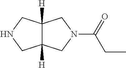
C12([H])C([H])(CN(C(=O)CC)C1)CNC2
